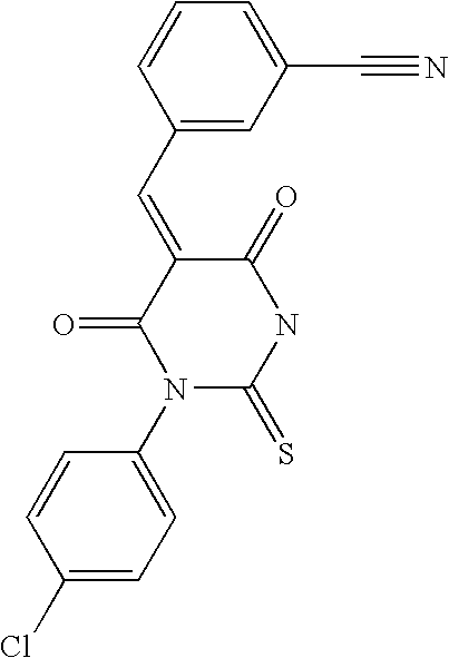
ClC1=CC=C(N2C(=O)C(=CC3=CC(C#N)=CC=C3)C(=O)NC2=S)C=C1
